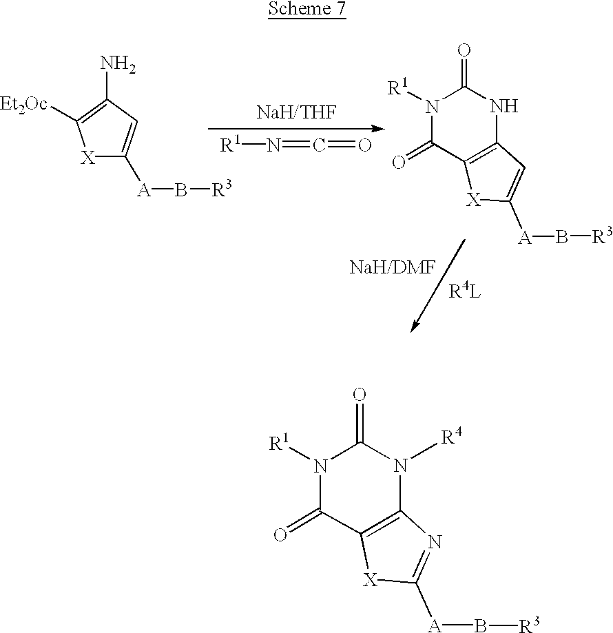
[X]1C([A]B[R3])=CC(N)=C1[Et2Oc].[R1]N=C=O.[X]1C([A]B[R3])=CC2=C1C(=O)N([R1])C(=O)N2.[X]1C([A]B[R3])=NC2=C1C(=O)N([R1])C(=O)N2[R4]
